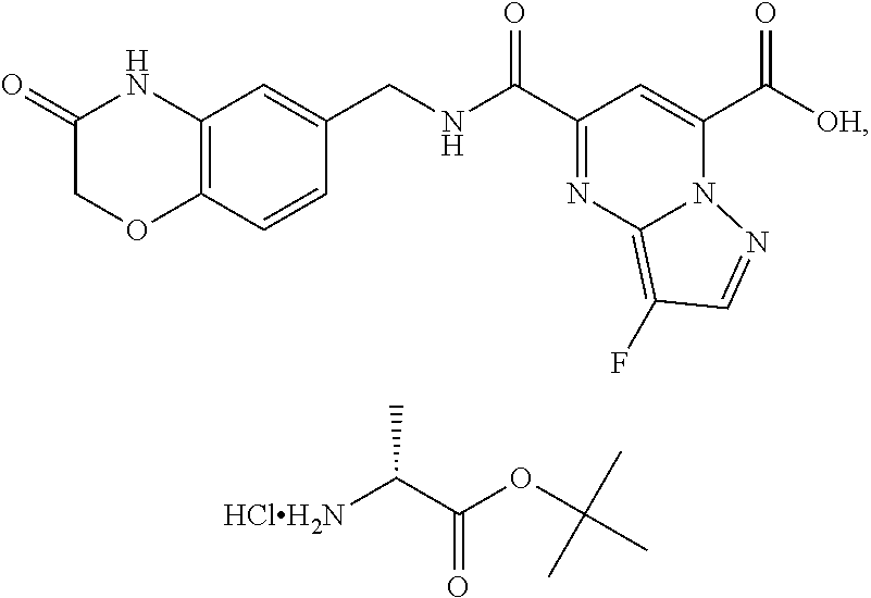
C(C1=NC2=C(F)C=NN2C(C(=O)[OH])=C1)(=O)NCC1=CC2=C(C=C1)OCC(=O)N2.[HClH2N]C(C(OC(C)(C)C)=O)C
